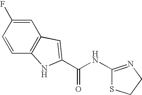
C(NC1=NCCS1)(=O)C1=CC2=C(C=CC(F)=C2)N1
